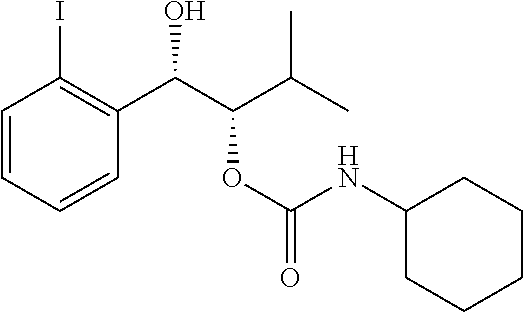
C1=CC=CC(C(C(C(C)C)OC(=O)NC2CCCCC2)O)=C1I
